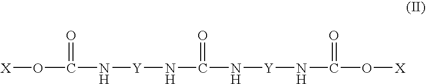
[X]OC(=O)N[Y]NC(=O)N[Y]NC(=O)O[X]
